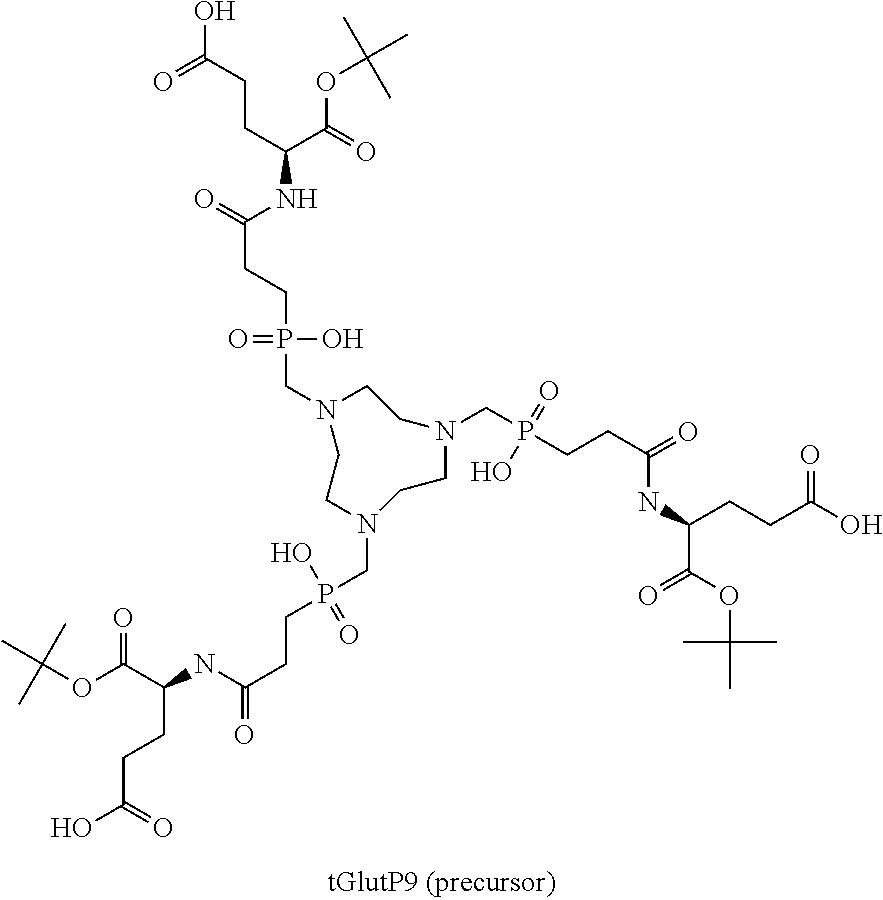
N1(CP(CCC(=O)NC(C(OC(C)(C)C)=O)CCC(O)=O)(O)=O)CCN(CP(CCC(=O)NC(C(OC(C)(C)C)=O)CCC(O)=O)(O)=O)CCN(CP(CCC(=O)NC(C(OC(C)(C)C)=O)CCC(=O)O)(=O)O)CC1
